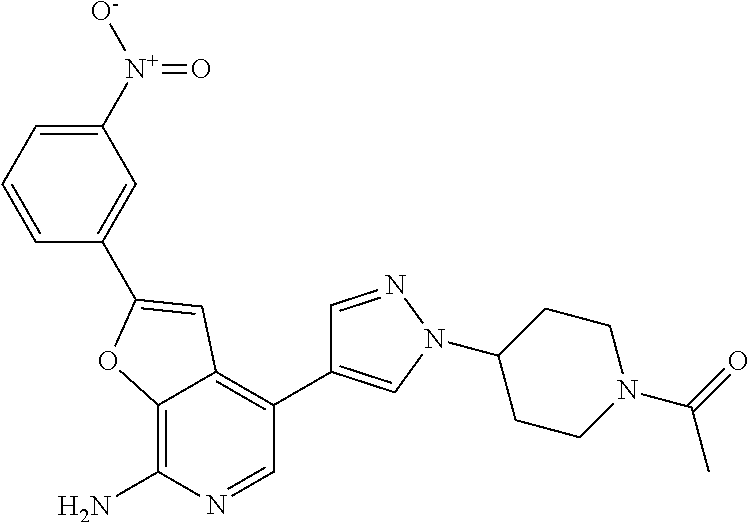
C12=C(N)N=CC(C3=CN(C4CCN(C(C)=O)CC4)N=C3)=C1C=C(C1=CC([N+](=O)[O-])=CC=C1)O2
